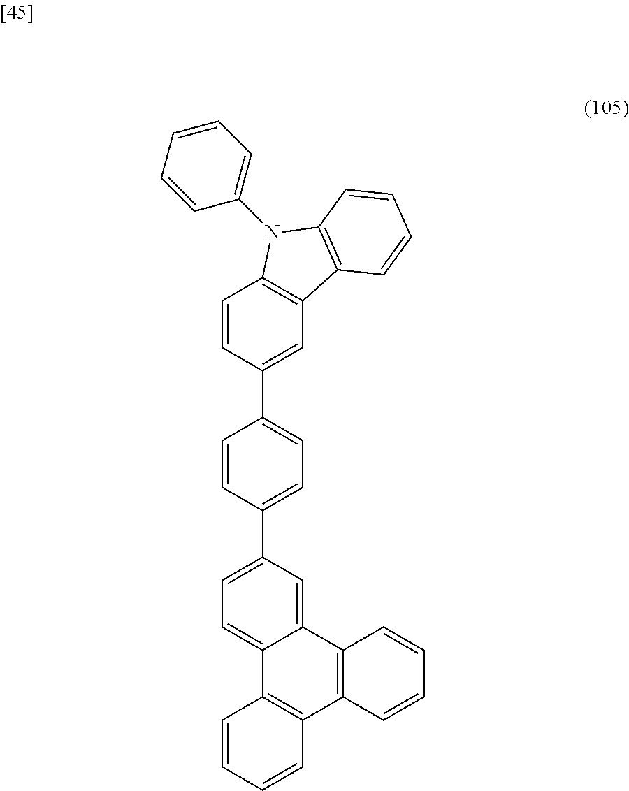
C1=CC(C2=CC=C(C3=CC=C4C(=C3)C3=C(C5=C4C=CC=C5)C=CC=C3)C=C2)=CC2=C1N(C1=CC=CC=C1)C1=C2C=CC=C1
